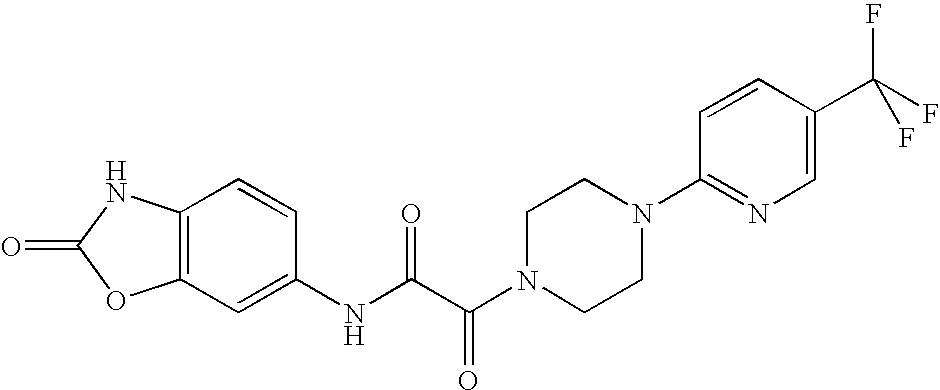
C12=C(C=C(NC(C(N3CCN(C4=NC=C(C(F)(F)F)C=C4)CC3)=O)=O)C=C1)OC(=O)N2
